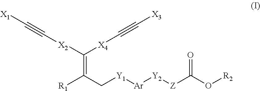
C(=C([X2]C#C[X1])[X4]C#C[X3])(C[Y1][Ar][Y2][Z]C(O[R2])=O)[R1]
